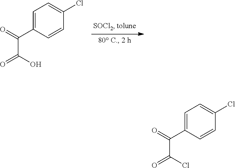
C1=C(C(=O)C(Cl)=O)C=CC(Cl)=C1.C1=C(C(=O)C(O)=O)C=CC(Cl)=C1
